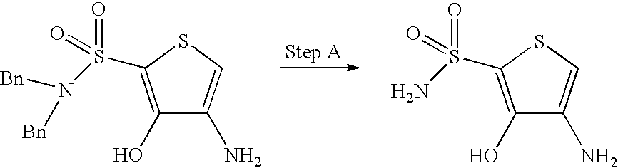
C1(O)=C(S(N)(=O)=O)SC=C1N.C1(O)=C(S(N([Bn])[Bn])(=O)=O)SC=C1N
